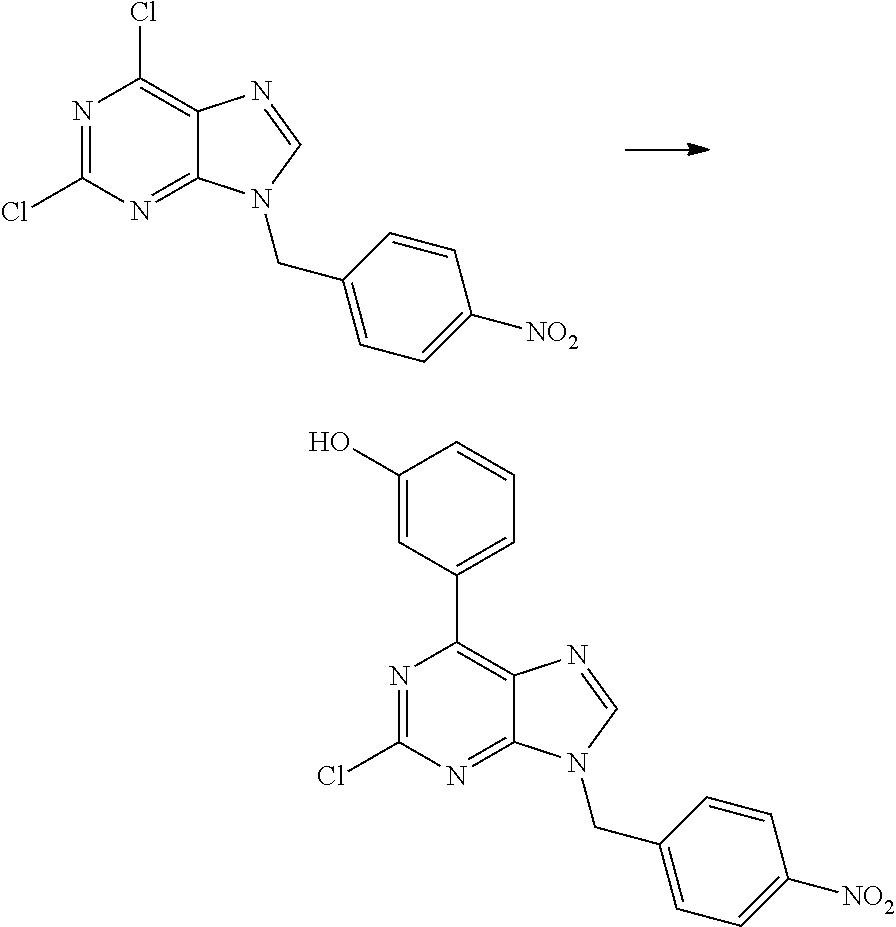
N1=C(Cl)N=C2C(=C1Cl)N=CN2CC1=CC=C([NO2])C=C1.N1=C(Cl)N=C2C(=C1C1=CC=CC(O)=C1)N=CN2CC1=CC=C([NO2])C=C1
